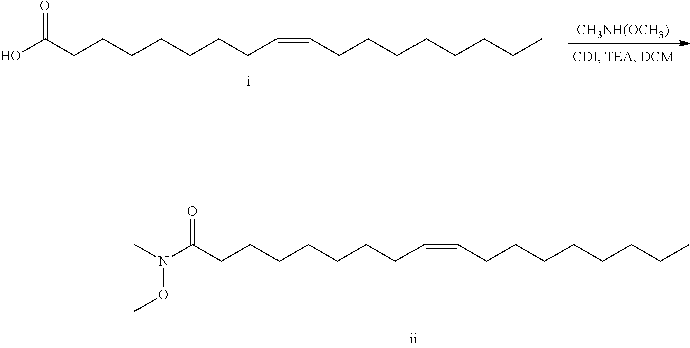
N(C(CCCCCCCC=CCCCCCCCC)=O)(C)OC.OC(CCCCCCCC=CCCCCCCCC)=O.[CH3NH(OCH3)]
